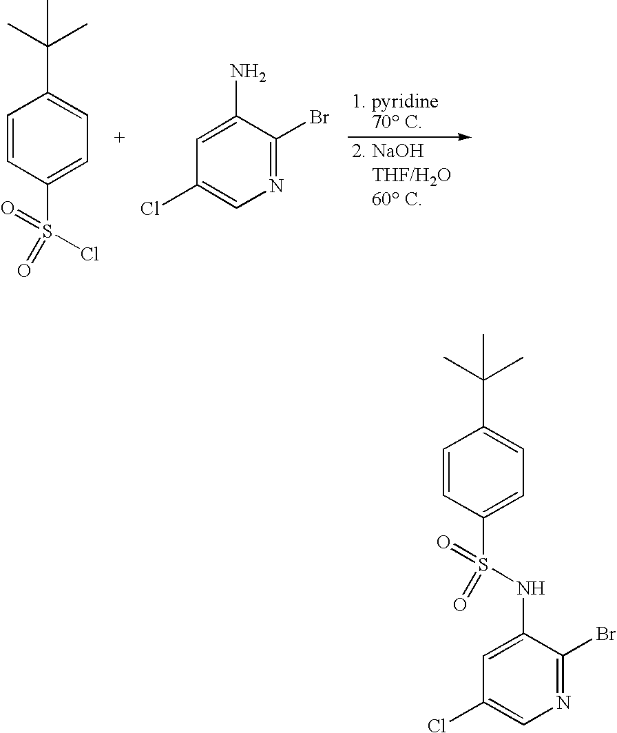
C1=CC(S(Cl)(=O)=O)=CC=C1C(C)(C)C.C1(N)=CC(Cl)=CN=C1Br.C1=CC(S(NC2=CC(Cl)=CN=C2Br)(=O)=O)=CC=C1C(C)(C)C
